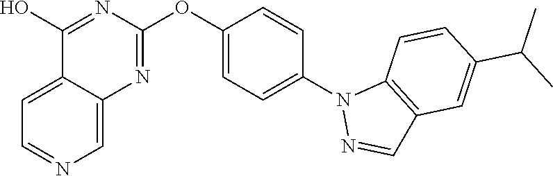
C12=CC=NC=C1N=C(OC1=CC=C(N3N=CC4=C3C=CC(C(C)C)=C4)C=C1)N=C2O
